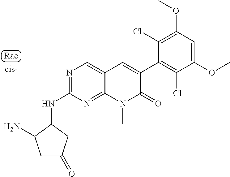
N1=C(NC2CC(=O)CC2N)N=C2C(=C1)C=C(C1=C(Cl)C(OC)=CC(OC)=C1Cl)C(=O)N2C
